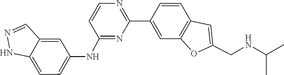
C1=CC2=C(C=C1C1=NC=CC(NC3=CC=C4C(=C3)C=NN4)=N1)OC(CNC(C)C)=C2
